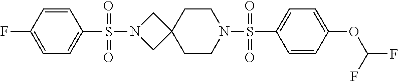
C1=CC(OC(F)F)=CC=C1S(N1CCC2(CC1)CN(S(C1=CC=C(F)C=C1)(=O)=O)C2)(=O)=O
